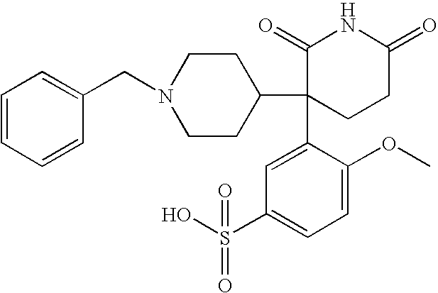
C1=CC=CC(CN2CCC(C3(C4=CC(S(O)(=O)=O)=CC=C4OC)CCC(=O)NC3=O)CC2)=C1
